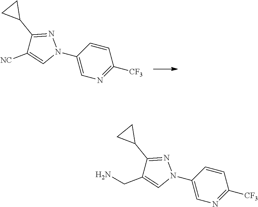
C1(C2CC2)=NN(C2=CN=C([CF3])C=C2)C=C1[NC].C1(C2CC2)=NN(C2=CN=C([CF3])C=C2)C=C1CN
